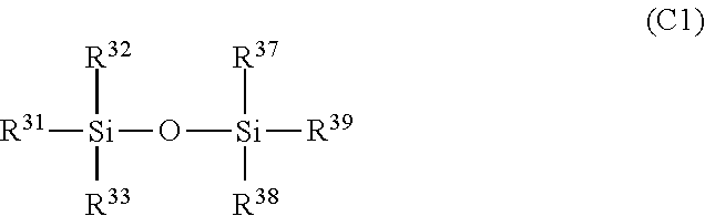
[R31][Si](O[Si]([R39])([R37])[R38])([R33])[R32]
